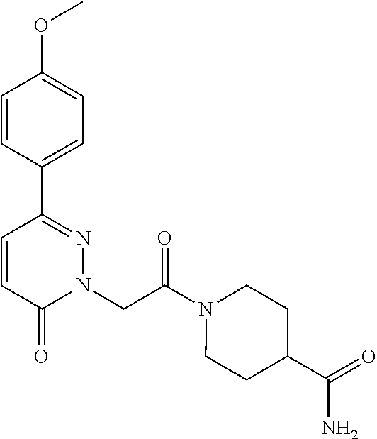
C1=CC(C2=NN(CC(N3CCC(C(=O)N)CC3)=O)C(=O)C=C2)=CC=C1OC
